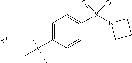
C1=C(C(C)(C)C)C=CC(S(N2CCC2)(=O)=O)=C1.[R1]
